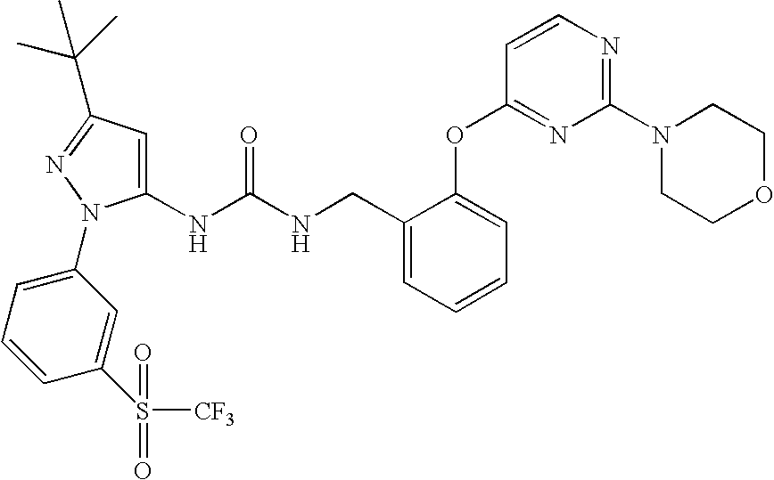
C1(NC(NCC2=CC=CC=C2OC2=NC(N3CCOCC3)=NC=C2)=O)=CC(C(C)(C)C)=NN1C1=CC=CC(S(=O)(=O)[CF3])=C1
